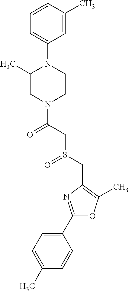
C1(C2=NC(CS(=O)CC(=O)N3CCN(C4=CC=CC(C)=C4)C(C)C3)=C(C)O2)=CC=C(C)C=C1
